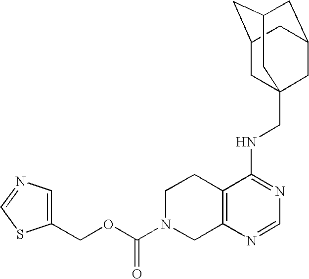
C12=C(N=CN=C1NCC13CC4CC(CC(C1)C4)C3)CN(C(OCC1=CN=CS1)=O)CC2
